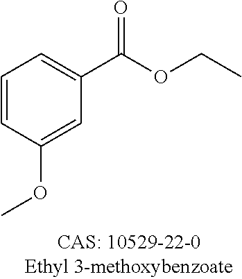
C1=CC(OC)=CC(C(OCC)=O)=C1
